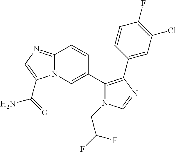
N12C(=NC=C1C(=O)N)C=CC(C1=C(C3=CC(Cl)=C(F)C=C3)N=CN1CC(F)F)=C2
